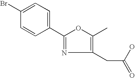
C1(Br)=CC=C(C2=NC(CC(O)=O)=C(C)O2)C=C1
